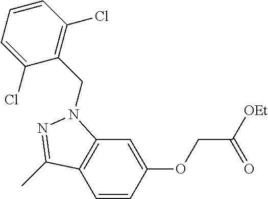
C1=CC(OCC([OEt])=O)=CC2=C1C(C)=NN2CC1=C(Cl)C=CC=C1Cl
